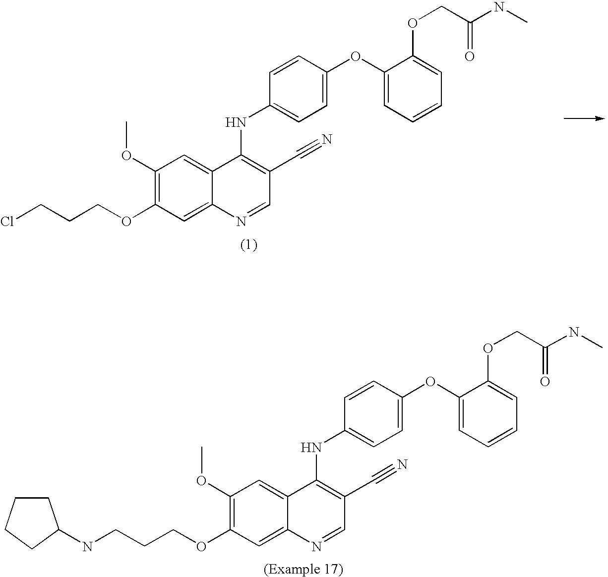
C1(OC)=C(OCCCCl)C=C2C(=C1)C(NC1=CC=C(OC3=CC=CC=C3OCC(NC)=O)C=C1)=C(C#N)C=N2.N(CCCOC1=C(OC)C=C2C(=C1)N=CC(C#N)=C2NC1=CC=C(OC2=CC=CC=C2OCC(NC)=O)C=C1)C1CCCC1
